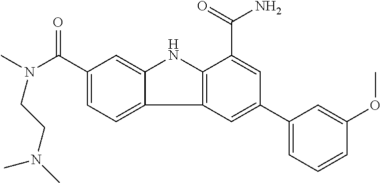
C1(C(=O)N(C)CCN(C)C)=CC=C2C(=C1)NC1=C2C=C(C2=CC=CC(OC)=C2)C=C1C(=O)N
